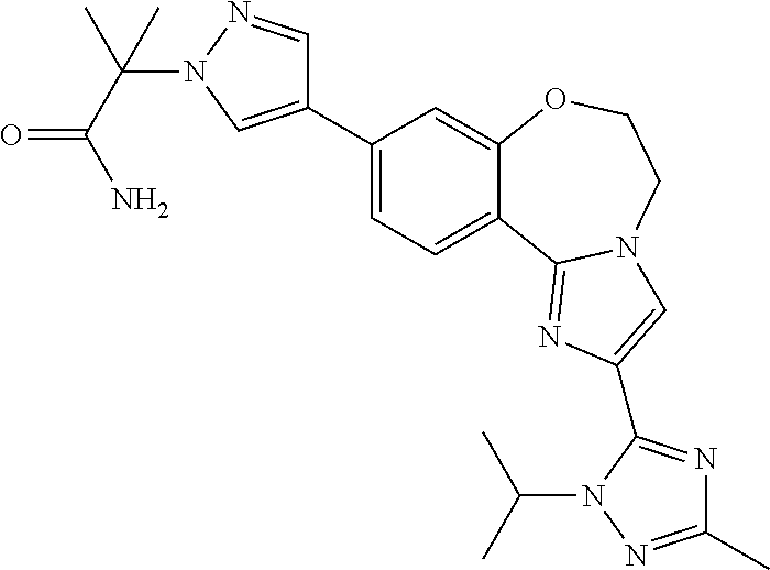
C1(C2=CC=C3C(=C2)OCCN2C3=NC(C3=NC(C)=NN3C(C)C)=C2)=CN(C(C)(C)C(N)=O)N=C1
